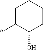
C1C(*)C(O)CCC1
